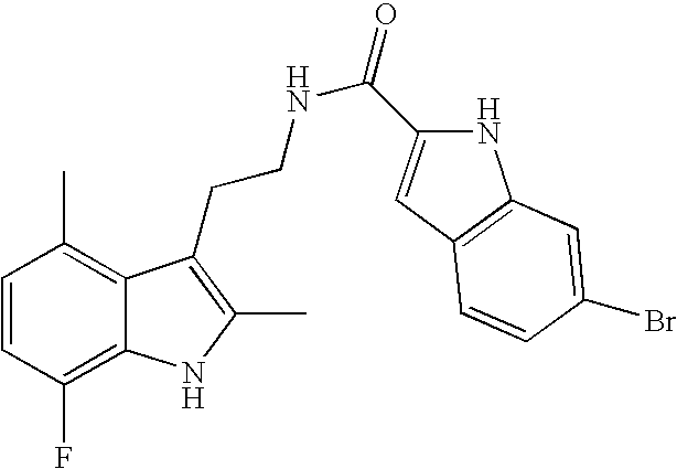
C1=CC(F)=C2C(=C1C)C(CCNC(=O)C1=CC3=C(N1)C=C(Br)C=C3)=C(C)N2
